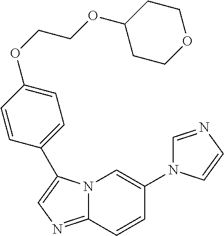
N12C(=NC=C1C1=CC=C(OCCOC3CCOCC3)C=C1)C=CC(N1C=NC=C1)=C2
